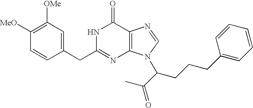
C1([OMe])=C([MeO])C=CC(CC2=NC3=C(C(=O)N2)N=CN3C(C(C)=O)CCCC2=CC=CC=C2)=C1
